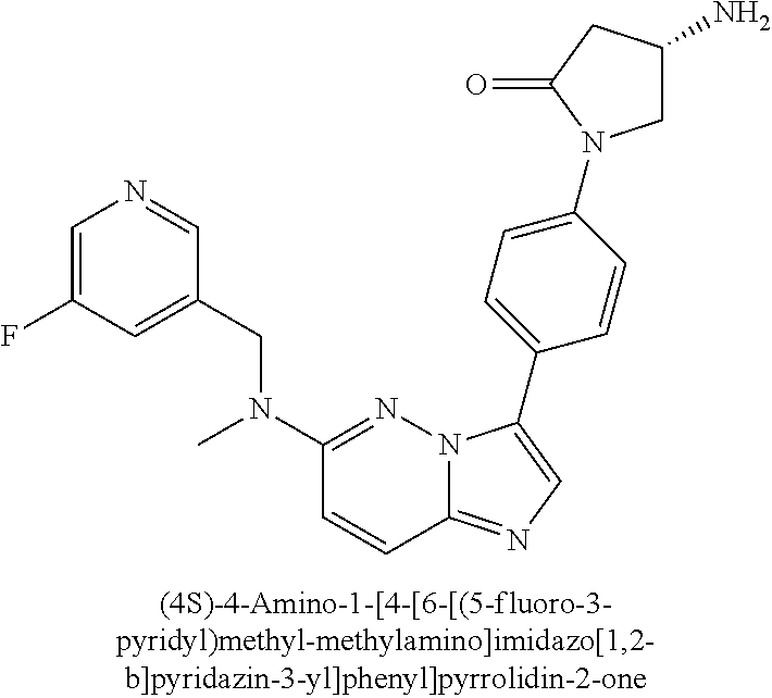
C1(CN(C2=NN3C(=NC=C3C3=CC=C(N4CC(N)CC4=O)C=C3)C=C2)C)=CC(F)=CN=C1
